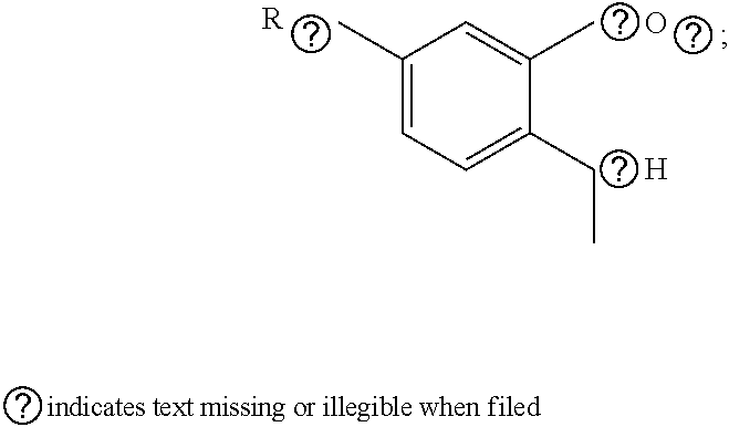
C1(C)=CC=C(CC)C(C)=C1.O.[R].[H]
